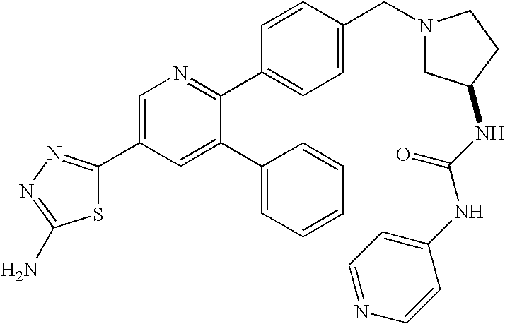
C1=C(C2=NN=C(N)S2)C=C(C2=CC=CC=C2)C(C2=CC=C(CN3CC(NC(NC4=CC=NC=C4)=O)CC3)C=C2)=N1
